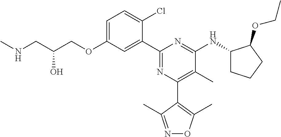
C1=C(OCC(CNC)O)C=C(C2=NC(C3=C(C)ON=C3C)=C(C)C(NC3CCCC3OCC)=N2)C(Cl)=C1
